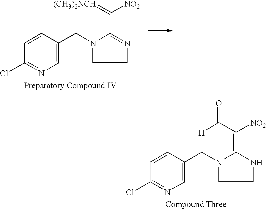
C1(Cl)=NC=C(CN2C(C([NO2])=[(CH3)2NCH])=NCC2)C=C1.C1(Cl)=NC=C(CN2C(=C([NO2])C([H])=O)NCC2)C=C1
